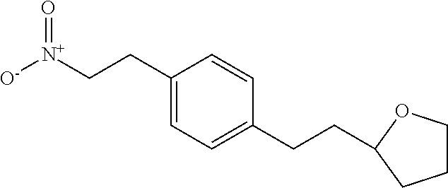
[O-][N+](CCC1=CC=C(CCC2OCCC2)C=C1)=O
